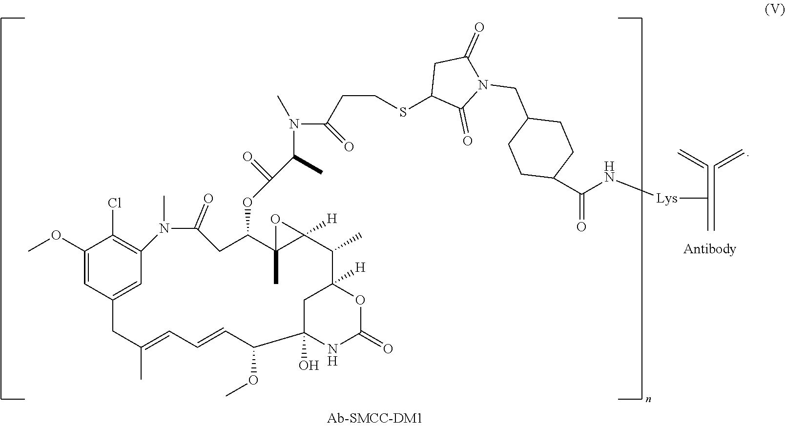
C1(OC)=CC2=CC(=C1Cl)N(C)C(=O)CC(OC(=O)C(C)N(C(CCSC1C(=O)N(CC3CCC(C(N[Lys]C(C=C)C)=O)CC3)C(=O)C1)=O)C)C1(C)C([H])(O1)C(C)C1([H])CC(O)(NC(=O)O1)C(OC)C=CC=C(C)C2.C(CC)=C
